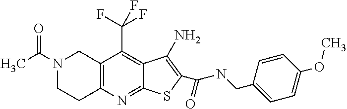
C12=NC3=C(C(C(F)(F)F)=C1C(N)=C(C(NCC1=CC=C(OC)C=C1)=O)S2)CN(C(C)=O)CC3
